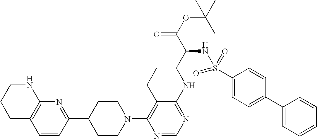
C12=C(C=CC(C3CCN(C4=C(CC)C(NCC(C(OC(C)(C)C)=O)NS(=O)(=O)C5=CC=C(C6=CC=CC=C6)C=C5)=NC=N4)CC3)=N1)CCCN2
